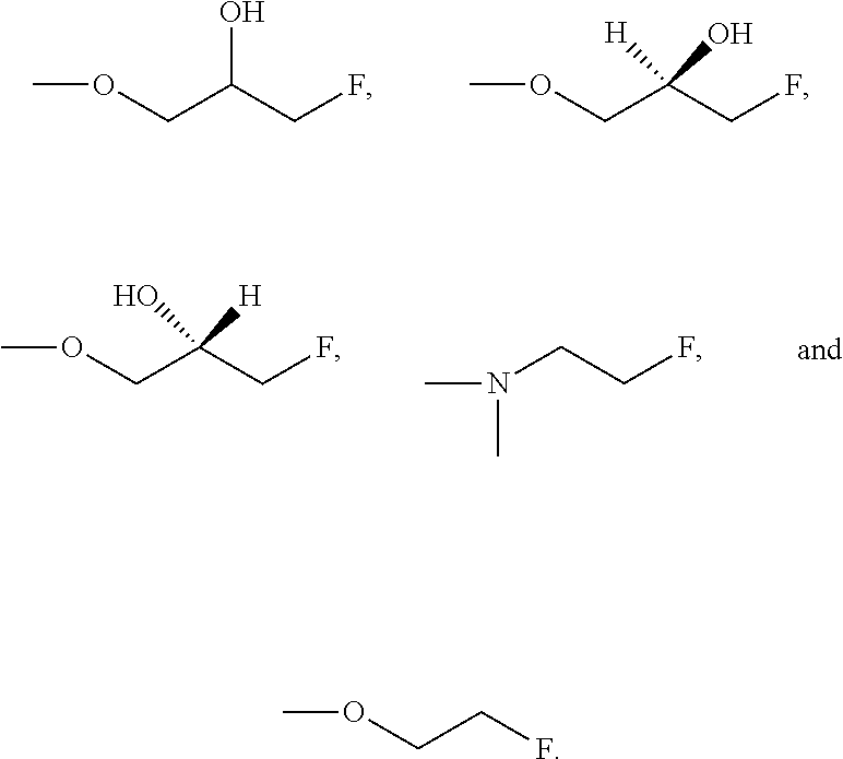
COCC(CF)O.COCC(CF)([H])O.COCC(CF)(O)[H].CN(C)CCF.COCCF
